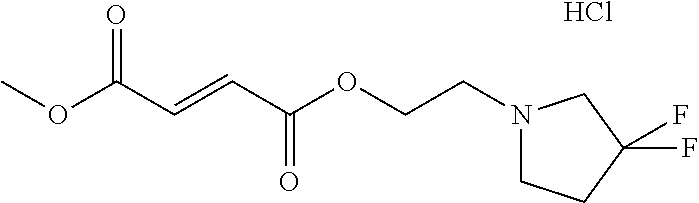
COC(C=CC(OCCN1CCC(F)(F)C1)=O)=O.Cl
